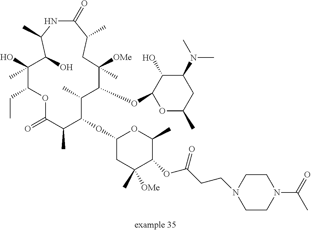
C1(OC2C(C)C(OC3OC(C)CC(N(C)C)C3O)C([OMe])(C)CC(C)C(=O)NC(C)C(O)C(C)(O)C(CC)OC(=O)C2C)CC(C)([OMe])C(OC(CCN2CCN(C(=O)C)CC2)=O)C(C)O1
